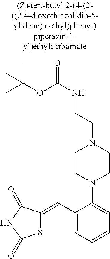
C1(C=C2SC(=O)NC2=O)=CC=CC=C1N1CCN(CCNC(=O)OC(C)(C)C)CC1
